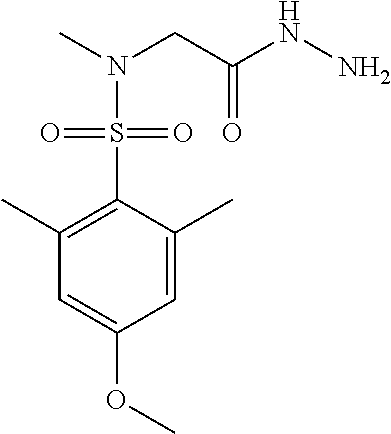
C1=C(C)C(S(N(C)CC(NN)=O)(=O)=O)=C(C)C=C1OC
